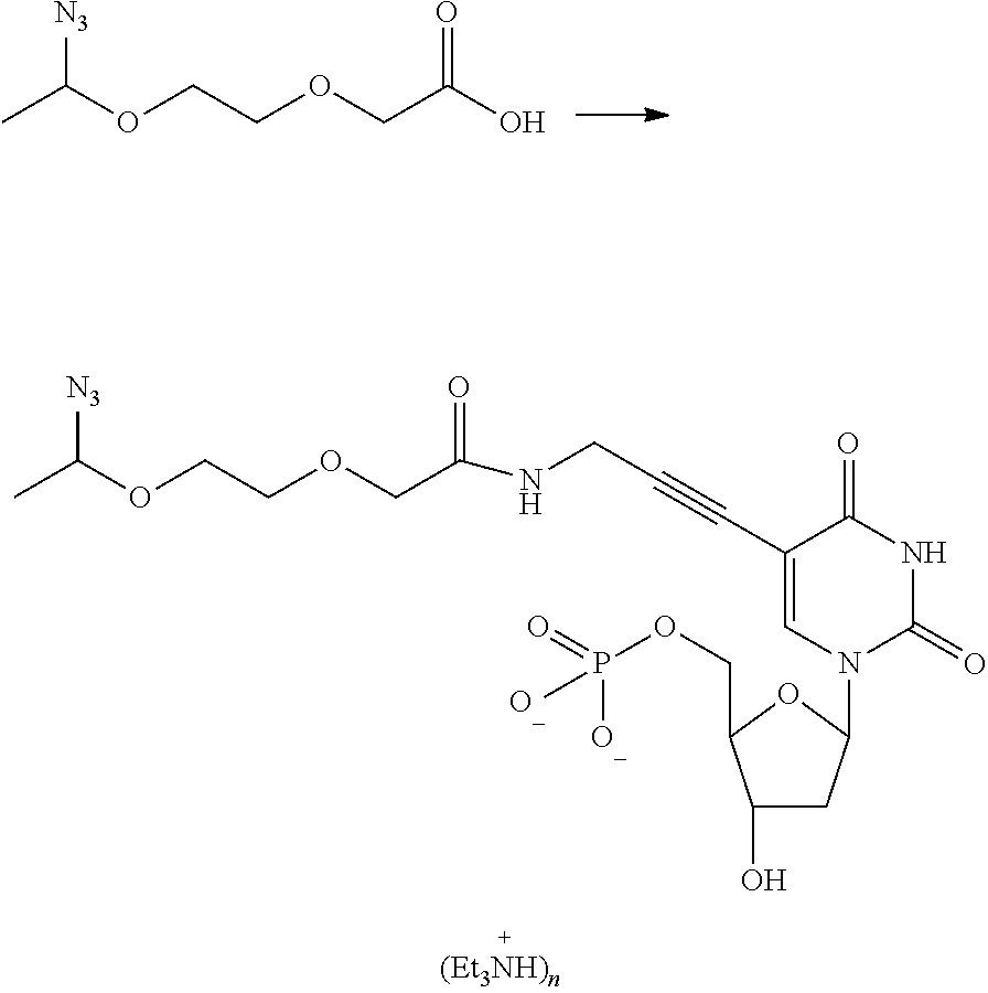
[N3]C(OCCOCC(=O)NCC#CC1=CN(C2CC(O)C(COP(=O)([O_])[O_])O2)C(=O)NC1=O)C.[N3]C(OCCOCC(O)=O)C
